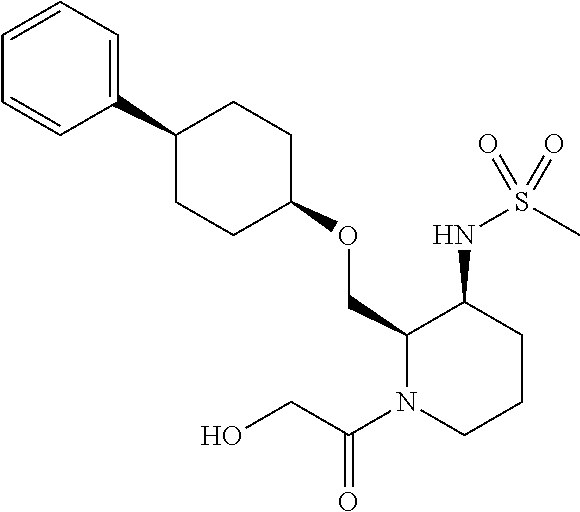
C1(COC2CCC(C3=CC=CC=C3)CC2)N(C(CO)=O)CCCC1NS(C)(=O)=O
